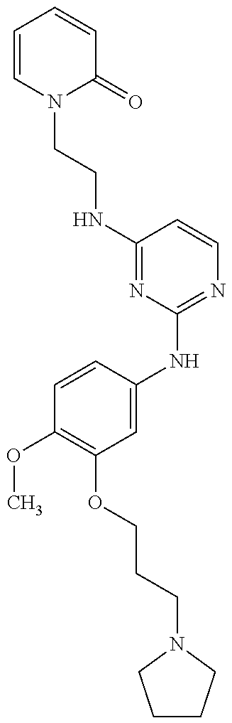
C(CNC1=NC(NC2=CC(OCCCN3CCCC3)=C(OC)C=C2)=NC=C1)N1C(=O)C=CC=C1
